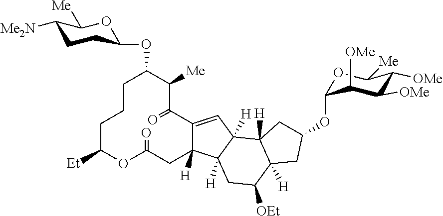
C1CCC([Et])OC(=O)CC2([H])C(=CC3([H])C4([H])C([H])(CC(OC5OC([Me])C([OMe])C([OMe])C5[OMe])C4)C([OEt])CC23[H])C(=O)C([Me])C1OC1CCC([Me2N])C([Me])O1
